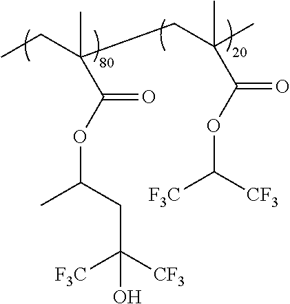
CCC(CC(C)(C)C(OC([F3C])[CF3])=O)(C)C(OC(C)CC([CF3])([F3C])O)=O
